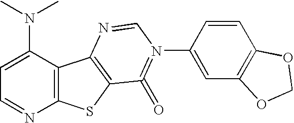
C12=C(C(N(C)C)=CC=N1)C1=C(S2)C(=O)=N(C2=CC3=C(C=C2)OCO3)C=N1
